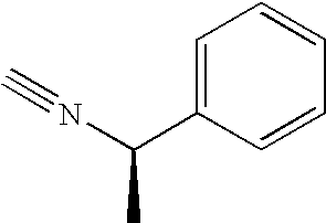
C1=C(C(N#C)C)C=CC=C1
